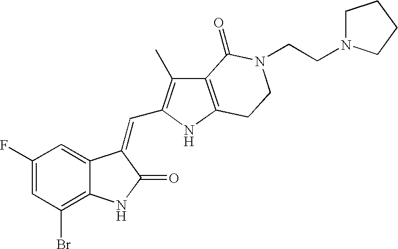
C1=C(F)C=C2C(=C1Br)NC(=O)C2=CC1=C(C)C2=C(N1)CCN(CCN1CCCC1)C2=O
